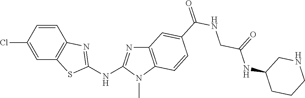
C1(Cl)=CC2=C(C=C1)N=C(NC1=NC3=C(N1C)C=CC(C(NCC(NC1CNCCC1)=O)=O)=C3)S2
